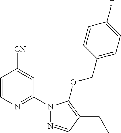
C1=CN=C(N2N=CC(CC)=C2OCC2=CC=C(F)C=C2)C=C1[CN]
